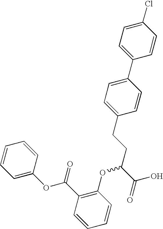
C1(Cl)=CC=C(C2=CC=C(CCC(C(O)=O)OC3=C(C(=O)OC4=CC=CC=C4)C=CC=C3)C=C2)C=C1
